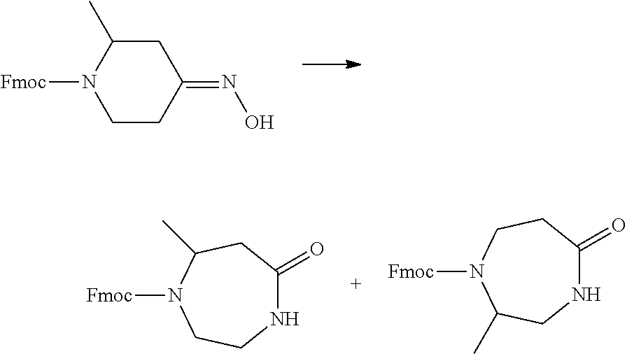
C1CC(=NO)CC(C)N1[Fmoc].N1C(=O)CCN([Fmoc])C(C)C1.N1C(=O)CC(C)N([Fmoc])CC1
